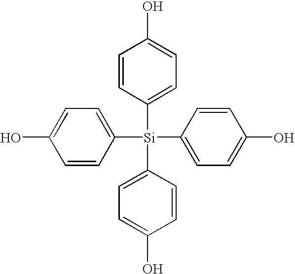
C1=CC([Si](C2=CC=C(O)C=C2)(C2=CC=C(O)C=C2)C2=CC=C(O)C=C2)=CC=C1O
